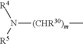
[(CHR30)m](N([R5])[R4])C
